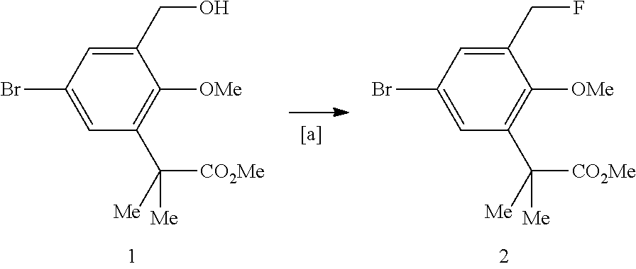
C1(CO)=CC(Br)=CC(C([CO2Me])([Me])[Me])=C1[OMe].C1(CF)=CC(Br)=CC(C([CO2Me])([Me])[Me])=C1[OMe]
